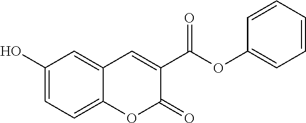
C1(O)=CC=C2C(=C1)C=C(C(OC1=CC=CC=C1)=O)C(=O)O2
